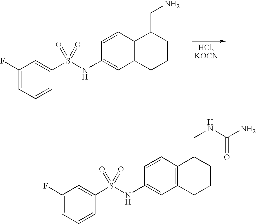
C1(F)=CC=CC(S(NC2=CC3=C(C=C2)C(CN)CCC3)(=O)=O)=C1.C1(F)=CC=CC(S(NC2=CC3=C(C=C2)C(CNC(N)=O)CCC3)(=O)=O)=C1
